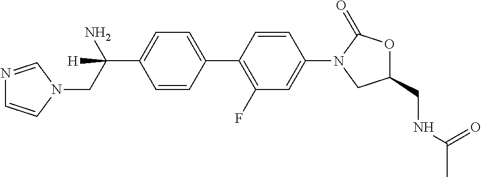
C1(C(N)(CN2C=NC=C2)[H])=CC=C(C2=C(F)C=C(N3C(=O)OC(CNC(C)=O)C3)C=C2)C=C1
